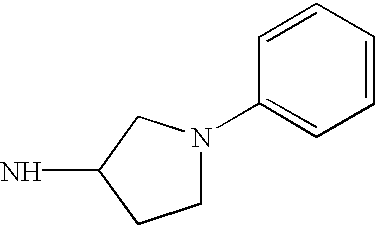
C1N(C2=CC=CC=C2)CC(N)C1
